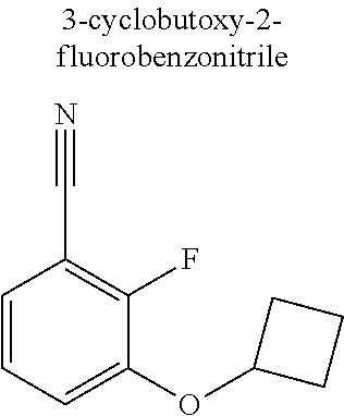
C1=CC=C(OC2CCC2)C(F)=C1C#N
